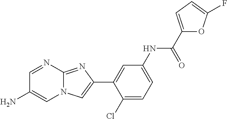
C1=NC2=NC(C3=CC(NC(C4=CC=C(F)O4)=O)=CC=C3Cl)=CN2C=C1N
